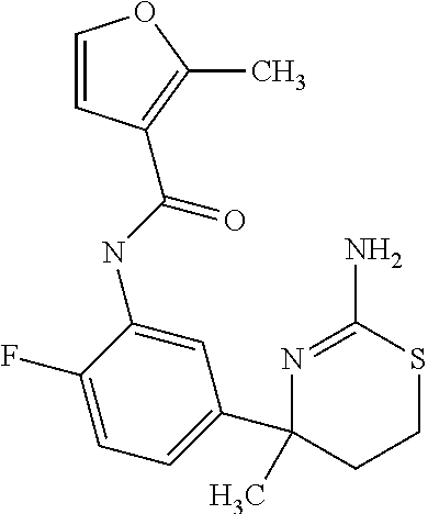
C1=CC(C(NC2=CC(C3(C)CCSC(N)=N3)=CC=C2F)=O)=C(C)O1
